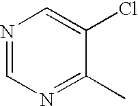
N1=CN=C(C)C(Cl)=C1
